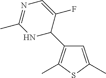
C1=C(C)SC(C)=C1C1C(F)=CN=C(C)N1
